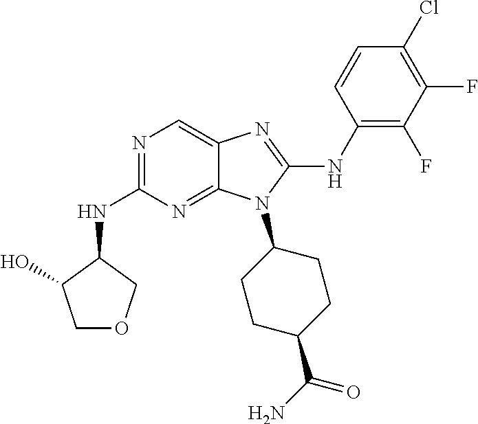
N1=C(NC2C(O)COC2)N=C2C(=C1)N=C(NC1=C(F)C(F)=C(Cl)C=C1)N2C1CCC(C(N)=O)CC1
